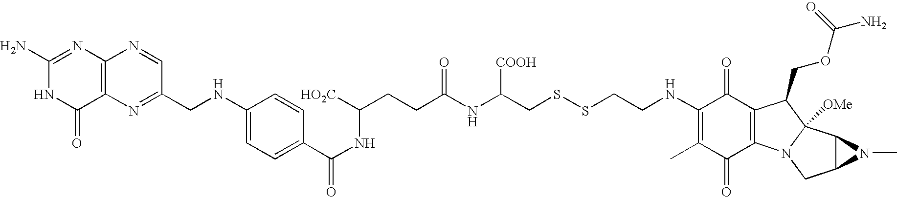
C1(N)=NC2=C(C(=O)N1)N=C(CNC1=CC=C(C(NC(CCC(NC(CSSCCNC3=C(C)C(=O)C4=C(C3=O)C(COC(N)=O)C3([OMe])N4CC4C3N4C)[COOH])=O)[HO2C])=O)C=C1)C=N2
